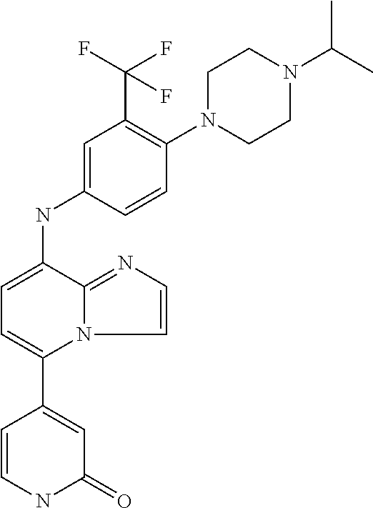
C1=CNC(=O)C=C1C1=CC=C(NC2=CC(C(F)(F)F)=C(N3CCN(C(C)C)CC3)C=C2)C2=NC=CN12
